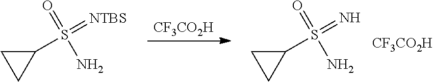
[CF3CO2H].C1CC1S(=N)(=O)N.[CF3CO2H].C1CC1S(=[NTBS])(=O)N
